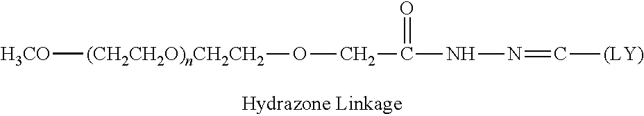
[H3CO][(CH2CH2O)nCH2CH2]OCC(NN=C[(LY)])=O
